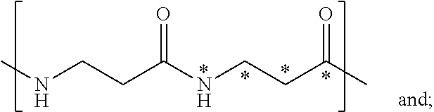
CNCCC(NCCC(C)=O)=O.*.*.*.*
